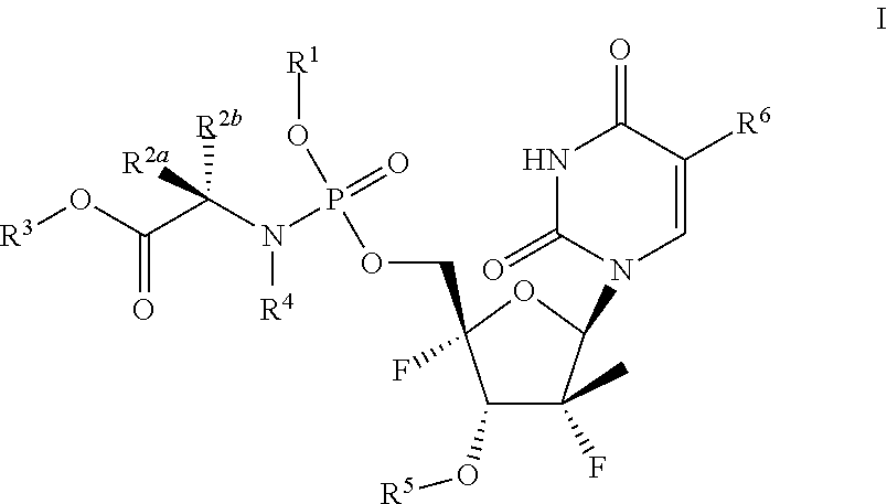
[R3]OC(C(N(P(=O)(OCC1(F)C(O[R5])C(F)(C)C(N2C(=O)NC(=O)C([R6])=C2)O1)O[R1])[R4])([R2b])[R2a])=O
